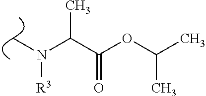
C(C(OC(C)C)=O)(N(C)[R3])C
